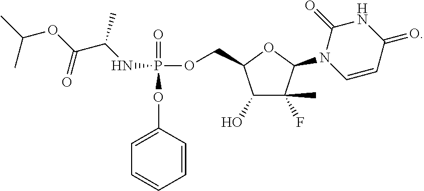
P(=O)(OC1=CC=CC=C1)(OCC1C(O)C(F)(C)C(N2C=CC(=O)NC2=O)O1)NC(C(OC(C)C)=O)C
